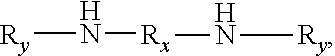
[Ry]N[Rx]N[Ry]
